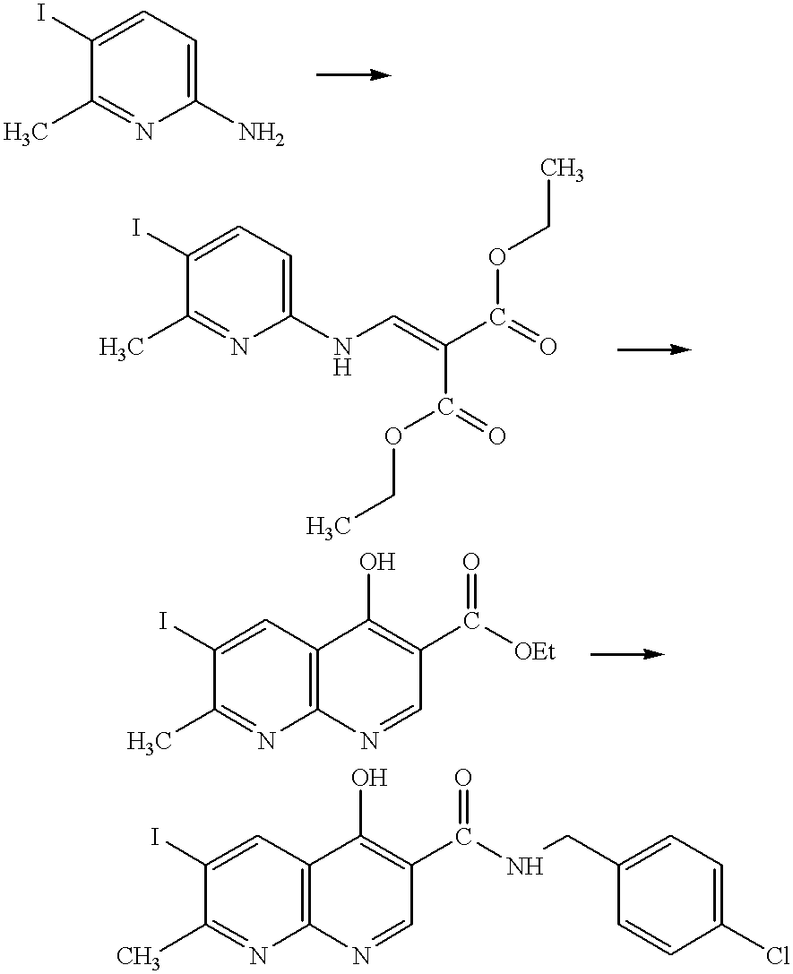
C1(C)=NC(N)=CC=C1I.C1(C)=NC(NC=C(C(=O)OCC)C(OCC)=O)=CC=C1I.C1(C)=NC2=C(C=C1I)C(O)=C(C([OEt])=O)C=N2.C1(C)=NC2=C(C=C1I)C(O)=C(C(NCC1=CC=C(Cl)C=C1)=O)C=N2
